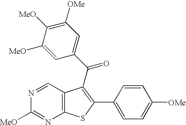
N1=CC2=C(N=C1[MeO])SC(C1=CC=C([OMe])C=C1)=C2C(=O)C1=CC([OMe])=C([MeO])C([MeO])=C1
